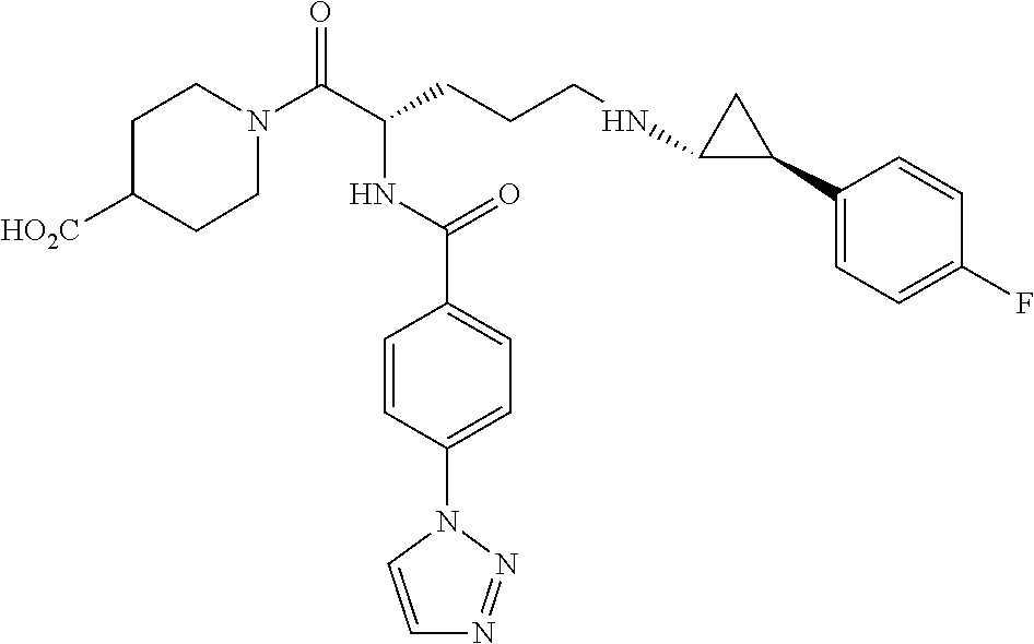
C1N(C(C(CCCNC2C(C3=CC=C(F)C=C3)C2)NC(C2=CC=C(N3C=CN=N3)C=C2)=O)=O)CCC([HO2C])C1
